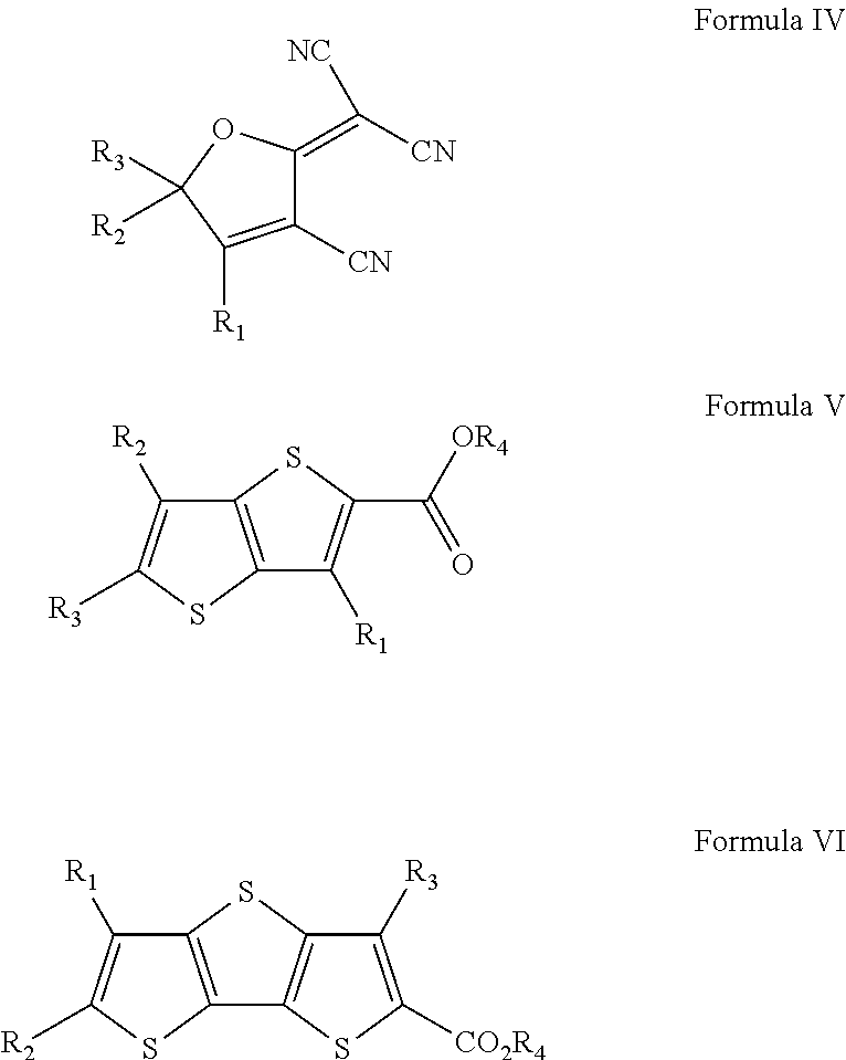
C1([CN])=C([R1])C([R3])([R2])OC1=C([CN])[NC].C12=C(SC([R3])=C1[R2])C([R1])=C(C([OR4])=O)S2.C12=C(SC([R2])=C1[R1])C1=C(S2)C([R3])=C([CO2R4])S1
